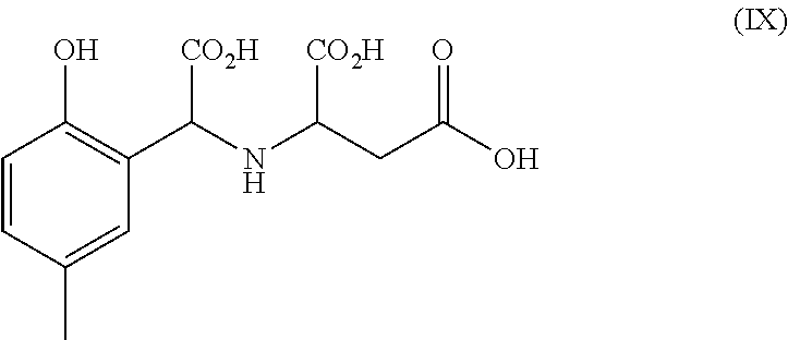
C1=CC(C)=CC(C(NC(CC(O)=O)[CO2H])[CO2H])=C1O
